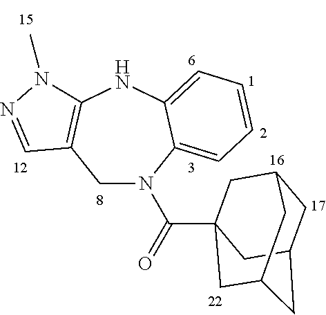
C1C2=C(NC3=CC=CC=C3N1C(=O)C13CC4CC(CC(C1)C4)C3)N(C)N=C2
